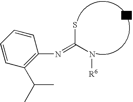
C1=CC=CC(N=C(N[R6])S)=C1C(C)C.[W]
